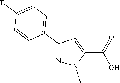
C1(C2=CC=C(F)C=C2)=NN(C)C(C(=O)O)=C1
